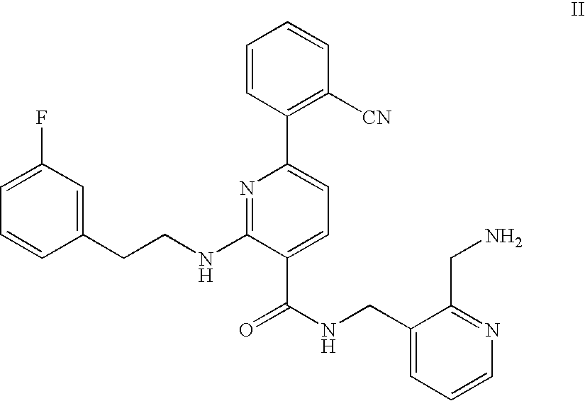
C1=C(F)C=C(CCNC2=NC(C3=C([CN])C=CC=C3)=CC=C2C(NCC2=CC=CN=C2CN)=O)C=C1
